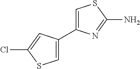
C1=C(C2=CSC(Cl)=C2)N=C(N)S1
